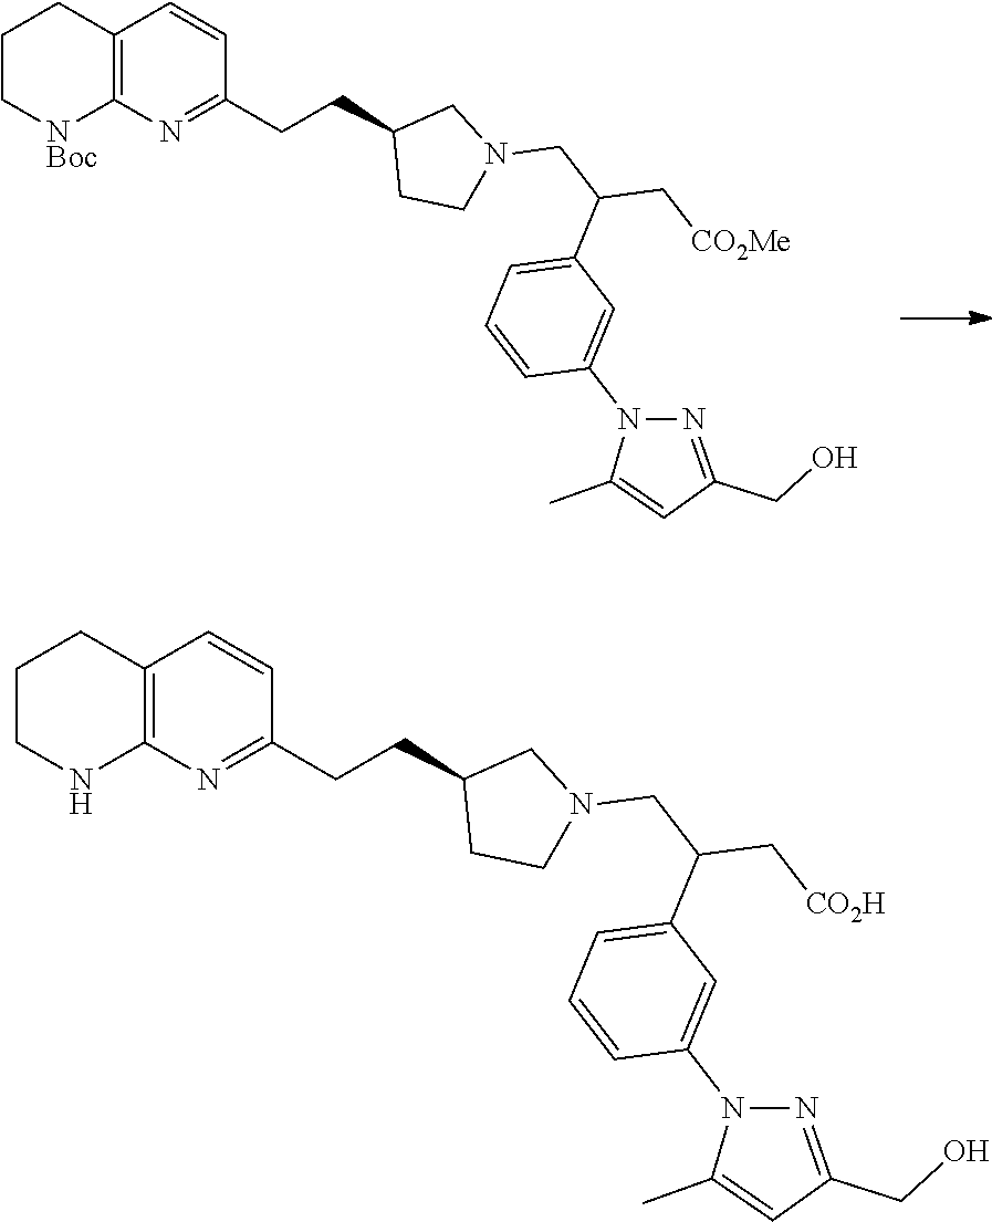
C12=C(N=C(CCC3CCN(CC(C[CO2Me])C4=CC=CC(N5C(C)=CC(CO)=N5)=C4)C3)C=C1)[NBoc]CCC2.C12=C(N=C(CCC3CCN(CC(C[CO2H])C4=CC=CC(N5C(C)=CC(CO)=N5)=C4)C3)C=C1)NCCC2
